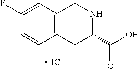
C1=CC2=C(C=C1F)CNC(C(O)=O)C2.Cl
